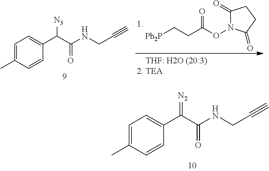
C1=C(C)C=CC(C(C(NCC#C)=O)=[N2])=C1.C1=C(C)C=CC(C(C(NCC#C)=O)[N3])=C1.C1(=O)N(OC(CC[Ph2P])=O)C(=O)CC1
